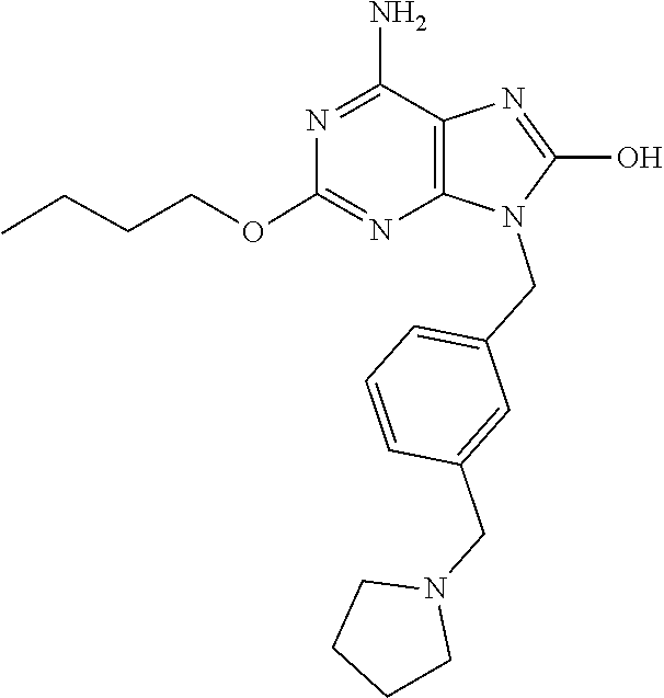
C1CCCN1CC1=CC(CN2C(O)=NC3=C2N=C(OCCCC)N=C3N)=CC=C1
